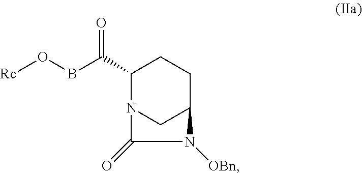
O=C(C1CCC2CN1C(=O)N2[OBn])BO[Rc]
